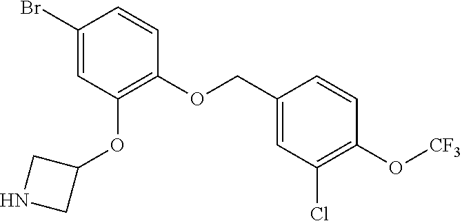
C1(Br)=CC(OC2CNC2)=C(OCC2=CC(Cl)=C(O[CF3])C=C2)C=C1
